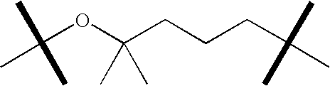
C(OC(CCCC(C)(C)C)(C)C)(C)(C)C
